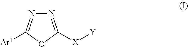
N1=C([X][Y])OC([Ar1])=N1
